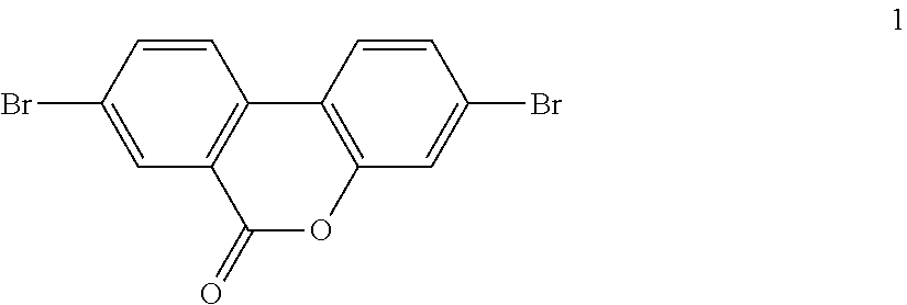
C1=C(Br)C=CC2=C1C(=O)OC1=C2C=CC(Br)=C1
